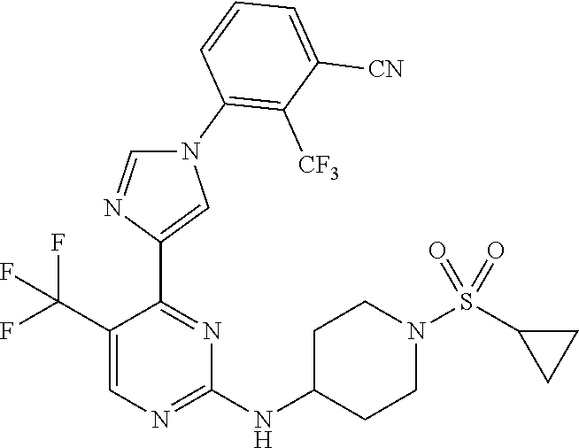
N1(C2=C([CF3])C([CN])=CC=C2)C=NC(C2=NC(NC3CCN(S(C4CC4)(=O)=O)CC3)=NC=C2C(F)(F)F)=C1
